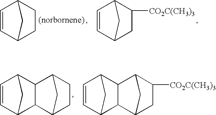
C1=CC2CCC1C2.C1=CC2CC([CO2C(CH3)3])C1C2.C1=CC2CC1C1C2C2CCC1C2.C1=CC2CC1C1C2C2CC([CO2C(CH3)3])C1C2
